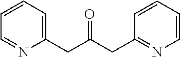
C1=CC=C(CC(CC2=NC=CC=C2)=O)N=C1
